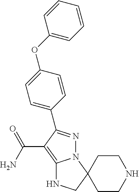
C1(C2=NN3C(=C2C(N)=O)NCC32CCNCC2)=CC=C(OC2=CC=CC=C2)C=C1
